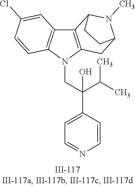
N1(CC(C2=CC=NC=C2)(C(C)C)O)C2=C(C3=C1C=CC(Cl)=C3)C1N(C)C(C2)CC1
